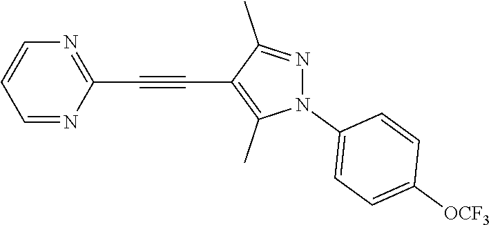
C1=NC(C#CC2=C(C)N(C3=CC=C([OCF3])C=C3)N=C2C)=NC=C1
